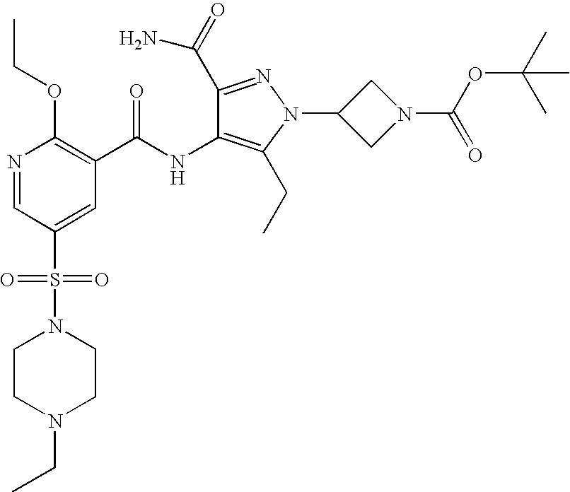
CCOC1=C(C(NC2=C(CC)N(C3CN(C(=O)OC(C)(C)C)C3)N=C2C(=O)N)=O)C=C(S(=O)(=O)N2CCN(CC)CC2)C=N1
